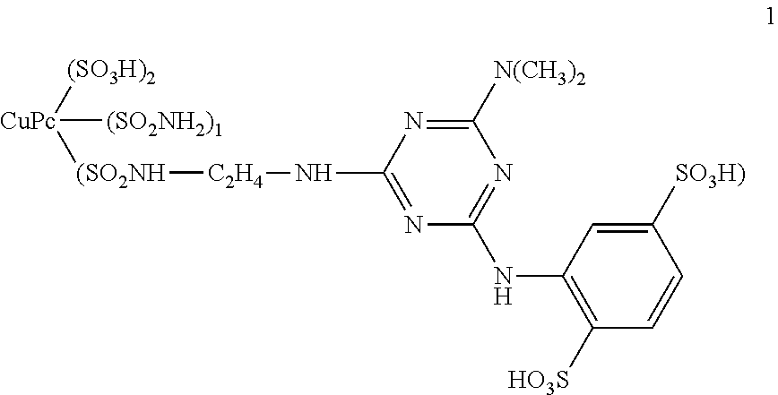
[CuPc]([(SO2NH2)1])([(SO3H)2])[(SO2NH][C2H4]NC1=NC(NC2=C([HO3S])C=CC([SO3H)])=C2)=NC([N(CH3)2])=N1
